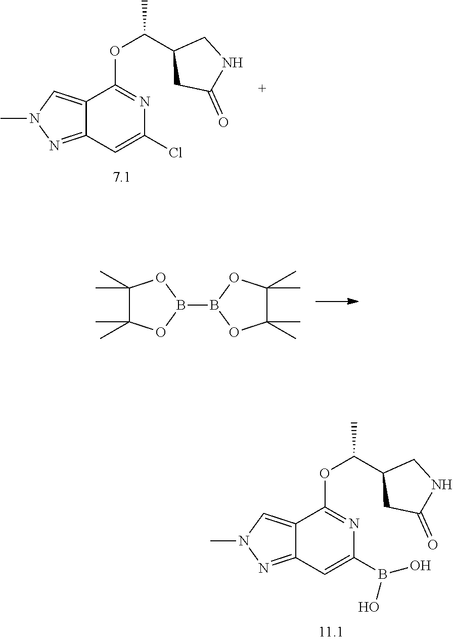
C12=CN(C)N=C1C=C(B(O)O)N=C2OC(C1CC(=O)NC1)C.C12=CN(C)N=C1C=C(Cl)N=C2OC(C1CC(=O)NC1)C.C1(C)(C)C(C)(C)OB(B2OC(C)(C)C(C)(C)O2)O1
